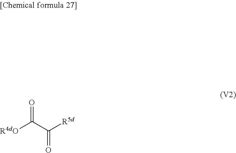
[R4dO]C(C(=O)[R5d])=O
